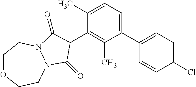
C1(C2C(=O)N3CCOCCN3C2=O)=C(C)C(C2=CC=C(Cl)C=C2)=CC=C1C
